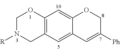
C12=C(C=C3C(=C1)OCC([Ph])=C3)CN([R])CO2
